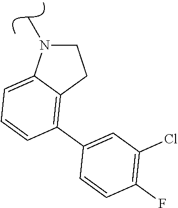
C1CC2=C(C3=CC(Cl)=C(F)C=C3)C=CC=C2N1C
